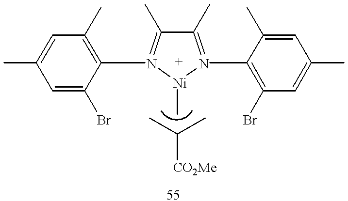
C1(C)=N(C2=C(Br)C=C(C)C=C2C)[Ni](C)N(C2=C(C)C=C(C)C=C2Br)=C1C.CC(C)[CO2Me]
